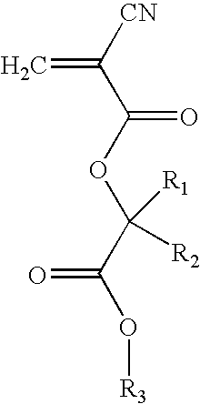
[CN]C(C(OC(C(O[R3])=O)([R2])[R1])=O)=C
